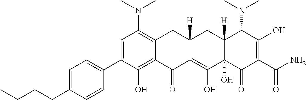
C1=C(C2=CC=C(CCCC)C=C2)C(O)=C2C(=C1N(C)C)CC1([H])C(=C(O)C3(O)C([H])(C1)C(N(C)C)C(O)=C(C(N)=O)C3=O)C2=O
